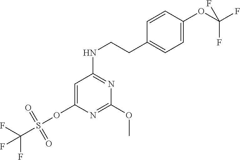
C1=C(OS(=O)(C(F)(F)F)=O)N=C(OC)N=C1NCCC1=CC=C(OC(F)(F)F)C=C1
